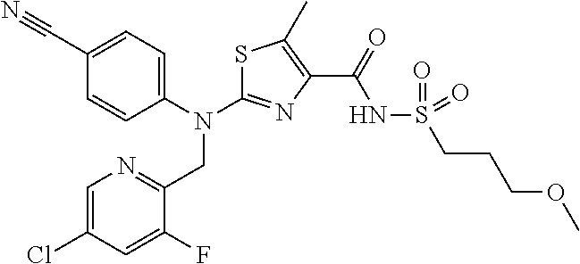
C1(C#N)=CC=C(N(C2=NC(C(=O)NS(CCCOC)(=O)=O)=C(C)S2)CC2=NC=C(Cl)C=C2F)C=C1
